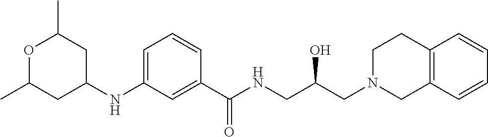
C1(NC2CC(C)OC(C)C2)=CC=CC(C(NCC(CN2CCC3=C(C2)C=CC=C3)O)=O)=C1
